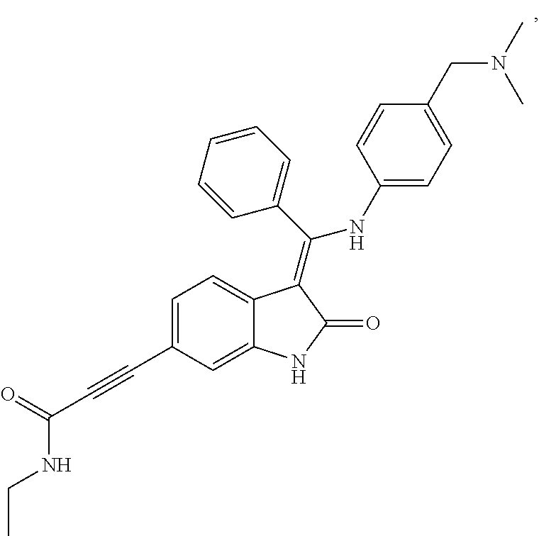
C1=C(C#CC(=O)NCC)C=C2C(=C1)C(=C(C1=CC=CC=C1)NC1=CC=C(CN(C)C)C=C1)C(=O)N2
